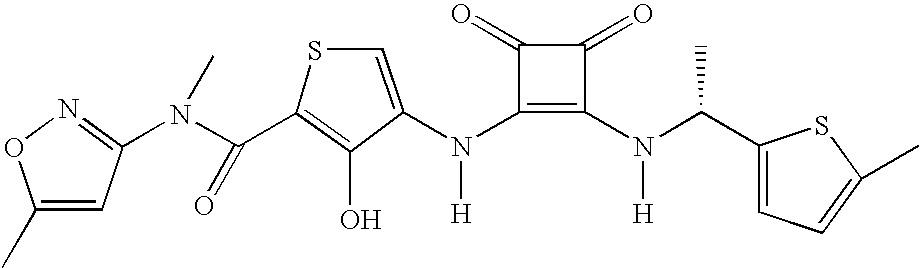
C1(N(C2=C(N(C(C3=CC=C(C)S3)C)[H])C(=O)C2=O)[H])=CSC(C(N(C2=NOC(C)=C2)C)=O)=C1O
